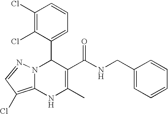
C1(Cl)=C(Cl)C(C2N3C(=C(Cl)C=N3)NC(C)=C2C(=O)NCC2=CC=CC=C2)=CC=C1
